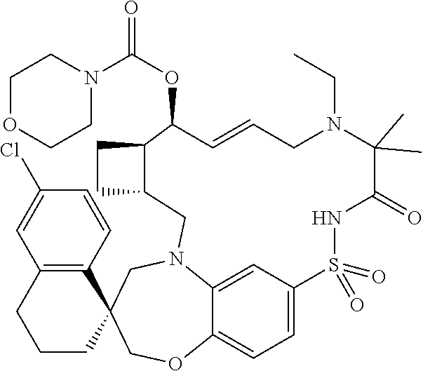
C12=CC3=CC=C1OCC1(CN2CC2CCC2C(OC(N2CCOCC2)=O)C=CCN(CC)C(C)(C)C(=O)NS3(=O)=O)C2=C(CCC1)C=C(Cl)C=C2
